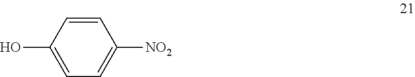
C1=CC(O)=CC=C1[NO2]
